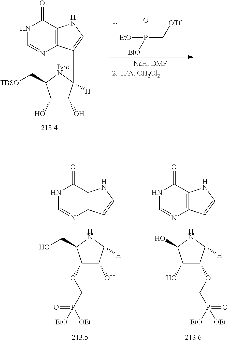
N1C=NC2=C(C1=O)NC=C2C1([H])C(O)C(O)C(C[TBSO])[BocN]1.[EtO]P(=O)([EtO])C[OTf].N1C=NC2=C(C1=O)NC=C2C1([H])C(O)C(OCP([OEt])(=O)[EtO])C(CO)N1.N1C=NC2=C(C1=O)NC=C2C1([H])C(OCP([EtO])(=O)[OEt])C(O)C(O)N1
